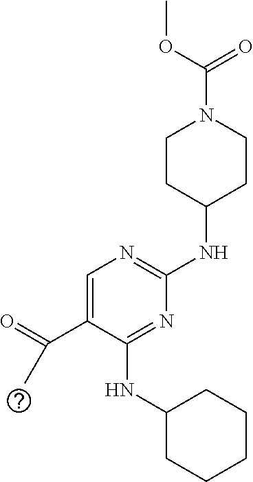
C1CC(NC2=NC=C(C(=O)C)C(NC3CCCCC3)=N2)CCN1C(OC)=O
